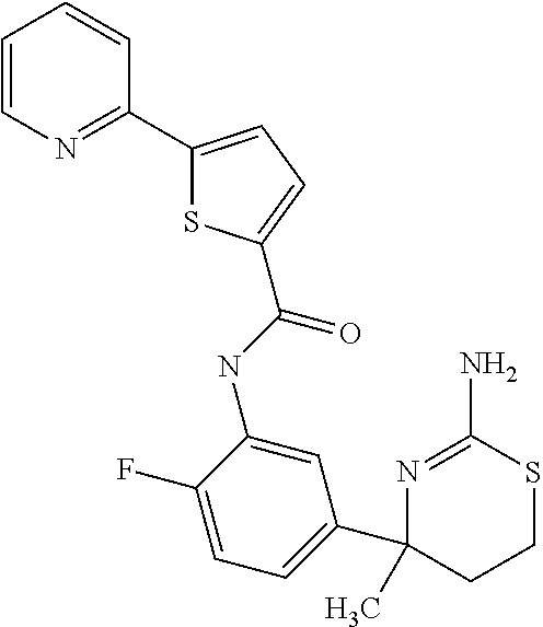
C1SC(N)=NC(C2=CC=C(F)C(NC(=O)C3=CC=C(C4=NC=CC=C4)S3)=C2)(C)C1
